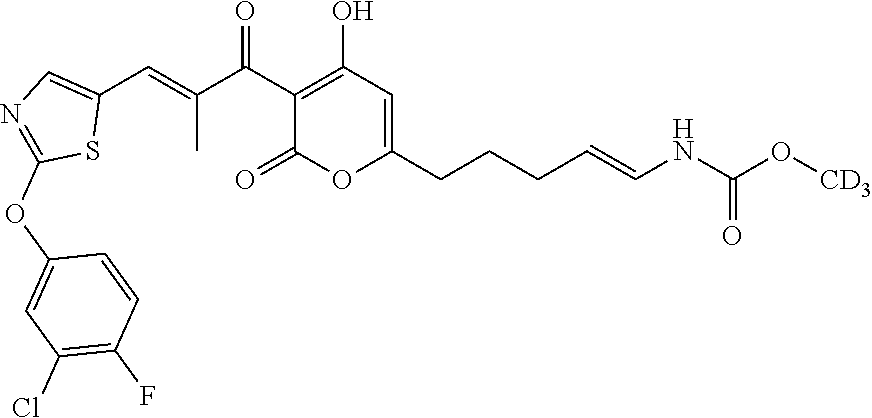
C1(C(C(C)=CC2=CN=C(OC3=CC(Cl)=C(F)C=C3)S2)=O)=C(O)C=C(CCCC=CNC(=O)O[CD3])OC1=O
